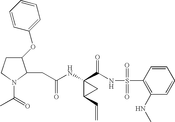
N(C1(C(NS(C2=C(NC)C=CC=C2)(=O)=O)=O)C(C=C)C1)C(CC1C(OC2=CC=CC=C2)CCN1C(=O)C)=O
